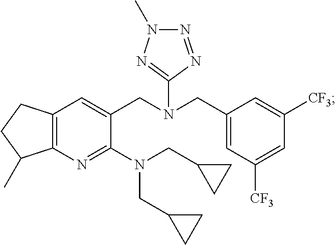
C12=C(N=C(N(CC3CC3)CC3CC3)C(CN(CC3=CC([CF3])=CC([CF3])=C3)C3=NN(C)N=N3)=C1)C(C)CC2
